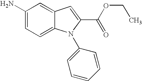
C1(N)=CC=C2C(=C1)C=C(C(OCC)=O)N2C1=CC=CC=C1
